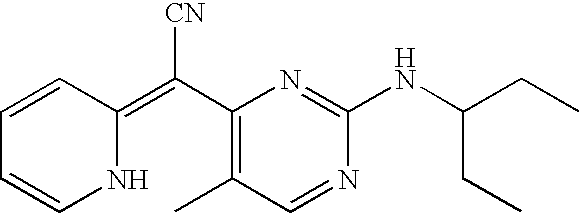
C1=CC(=C(C2=C(C)C=NC(NC(CC)CC)=N2)[CN])NC=C1
